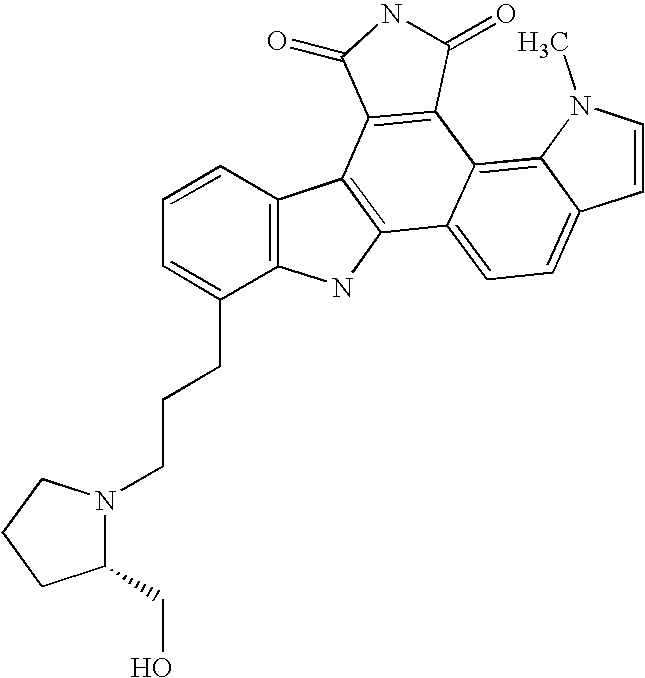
C12=C(C=CC=C1CCCN1C(CO)CCC1)C1=C(N2)C2=CC=C3C(=C2C2=C1C(=O)NC2=O)N(C)C=C3
